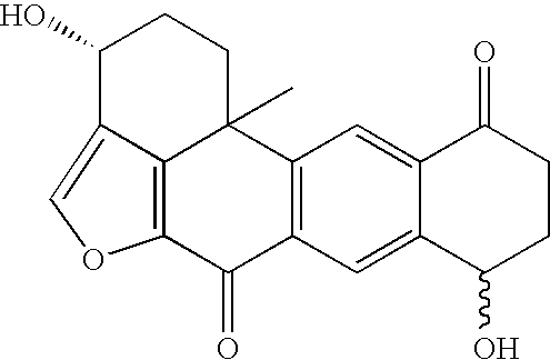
C12=C(C=C3C(=C1)C(=O)CCC3O)C(=O)C1=C3C2(C)CCC(O)C3=CO1
